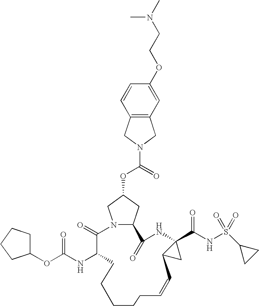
N12CC(OC(=O)N3CC4=C(C3)C=CC(OCCN(C)C)=C4)CC1C(=O)NC1(C(=O)NS(=O)(=O)C3CC3)C(C1)C=CCCCCCC(NC(OC1CCCC1)=O)C2=O
